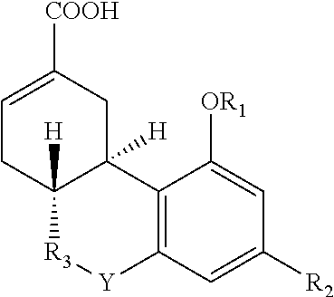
C1=C([COOH])CC2([H])C([H])(C1)[R3][Y]C1=C2C([OR1])=CC([R2])=C1
